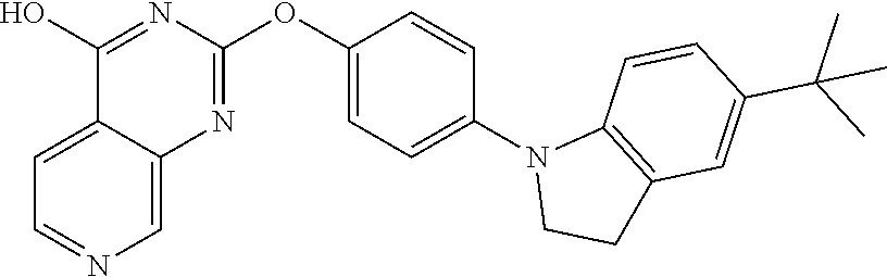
C12=CC=NC=C1N=C(OC1=CC=C(N3CCC4=C3C=CC(C(C)(C)C)=C4)C=C1)N=C2O
